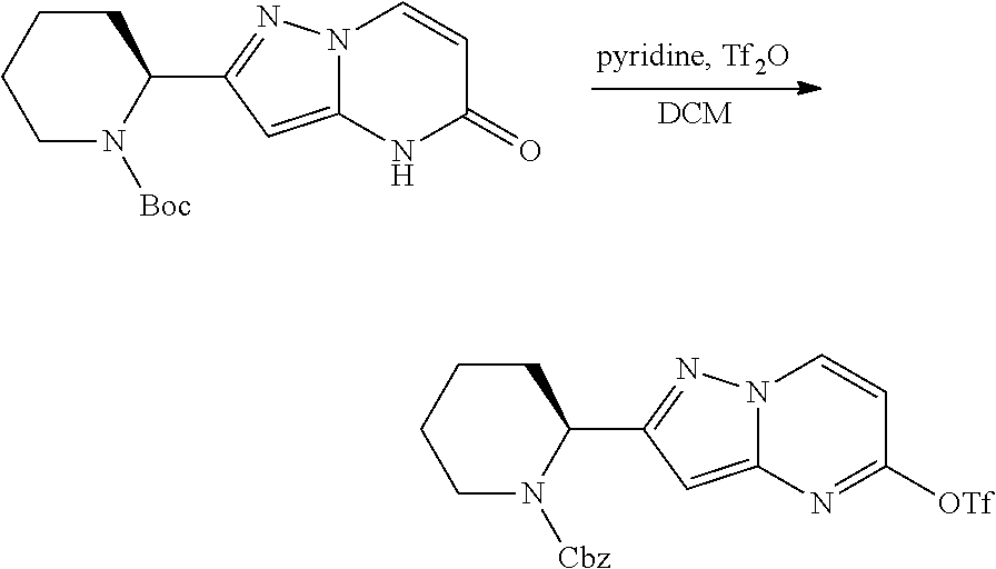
C1CCC(C2=NN3C(=C2)N=C([OTf])C=C3)N([Cbz])C1.C1CCC(C2=NN3C(=C2)NC(=O)C=C3)N([Boc])C1
